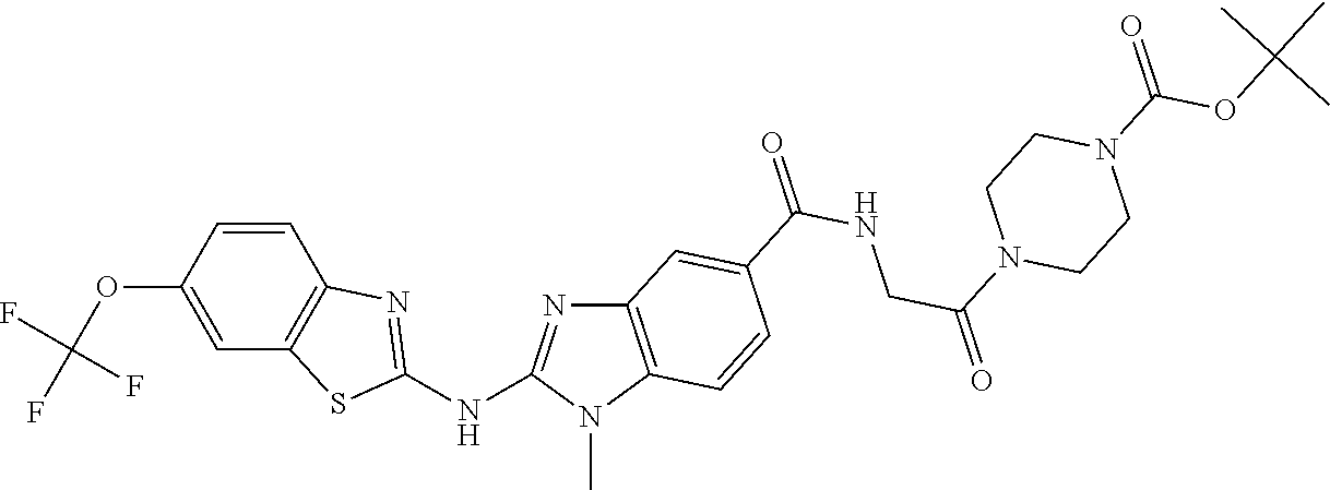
O(C1=CC2=C(C=C1)N=C(NC1=NC3=C(N1C)C=CC(C(NCC(=O)N1CCN(C(=O)OC(C)(C)C)CC1)=O)=C3)S2)C(F)(F)F
